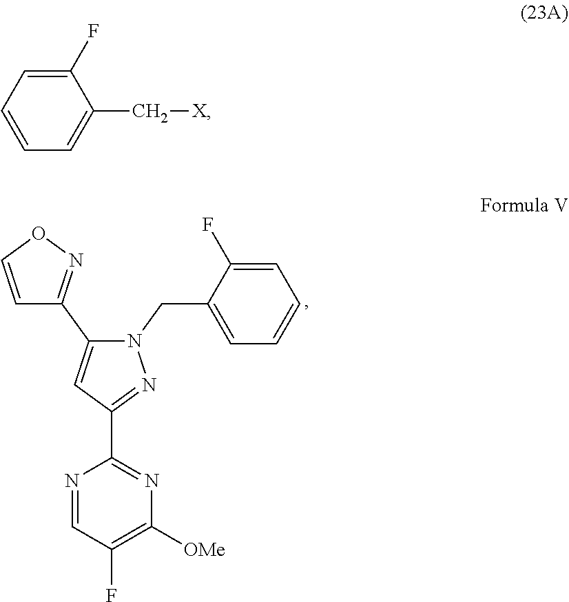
C1=C(CN2C(C3=NOC=C3)=CC(C3=NC([OMe])=C(F)C=N3)=N2)C(F)=CC=C1.C1=CC=C(F)C(C[X])=C1
